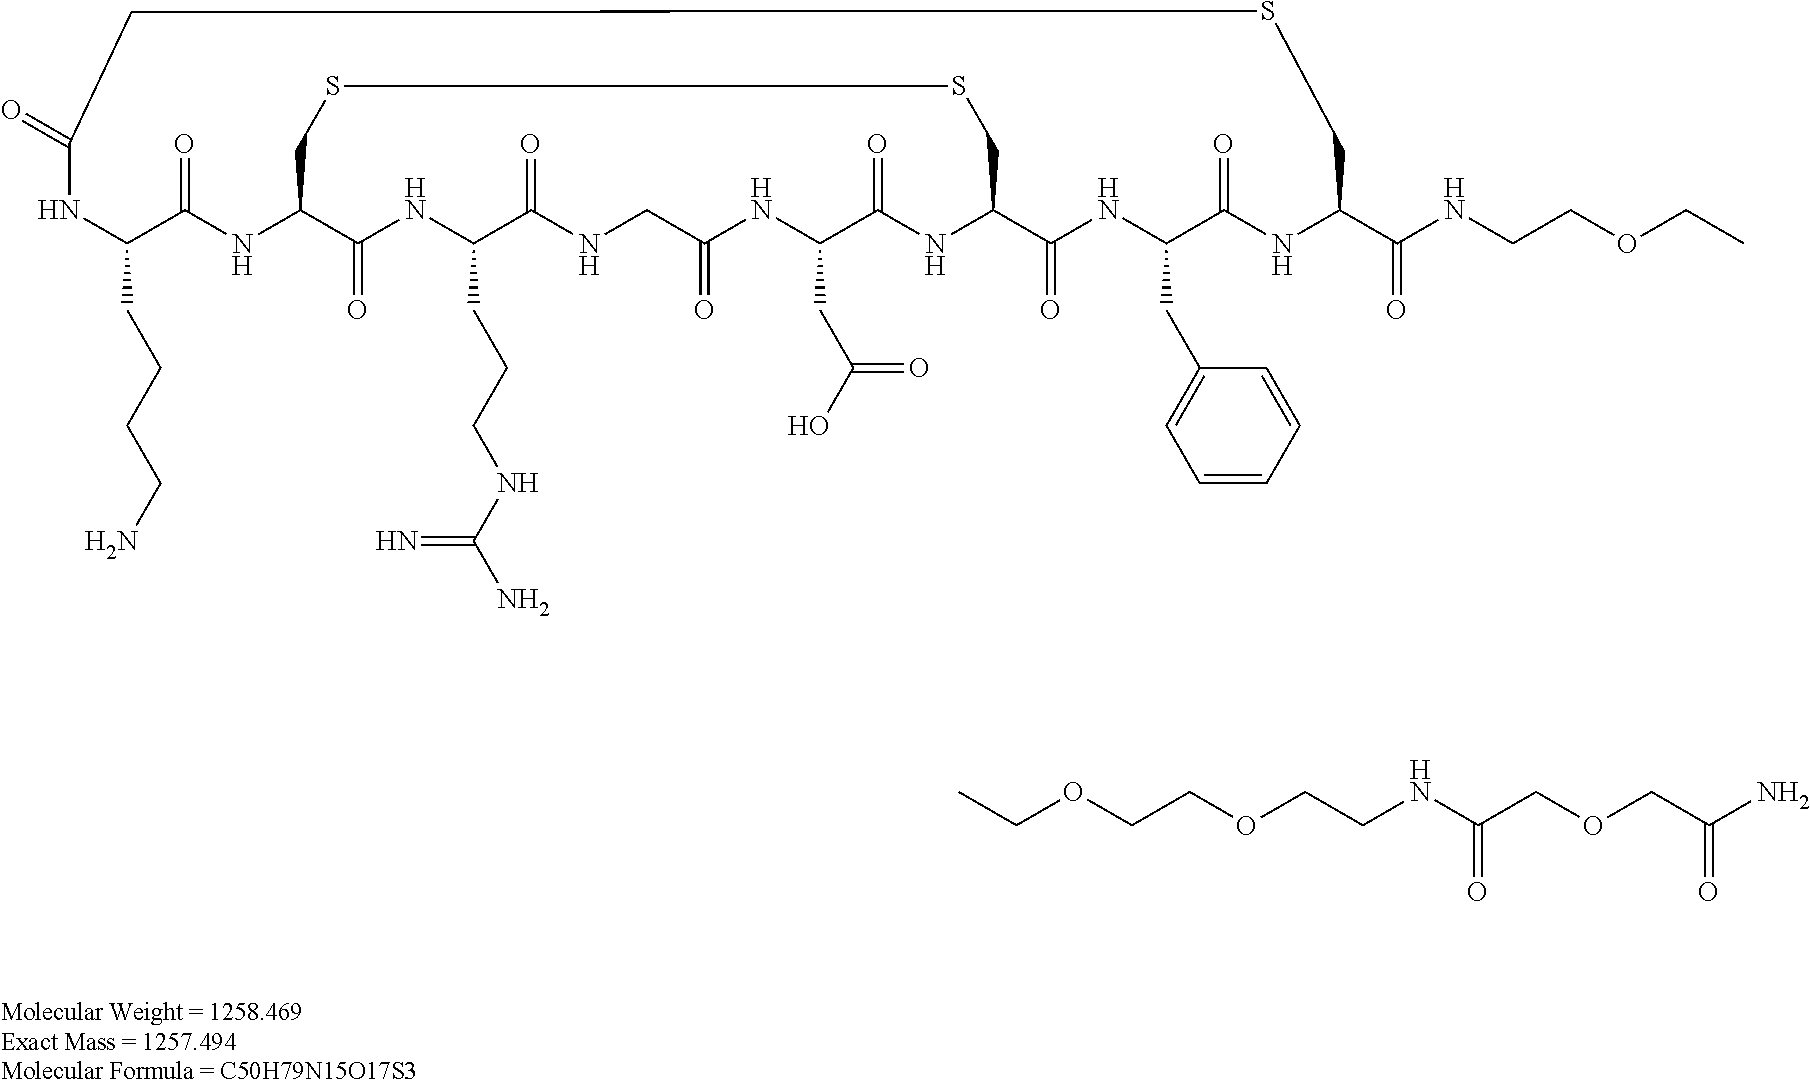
C1(CCCCN)C(=O)NC2C(=O)NC(CCCNC(N)=N)C(=O)NCC(=O)NC(CC(O)=O)C(=O)NC(C(=O)NC(CC3=CC=CC=C3)C(=O)NC(C(NCCOCC)=O)CSCC(=O)N1)CSSC2.C(OCCNC(COCC(N)=O)=O)COCC
